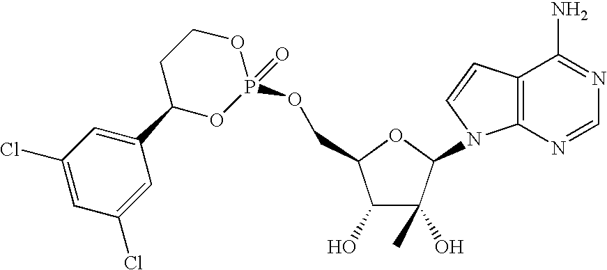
C1(O)C(O)(C)C(N2C3=C(C=C2)C(N)=NC=N3)OC1COP1(=O)OCCC(C2=CC(Cl)=CC(Cl)=C2)O1
